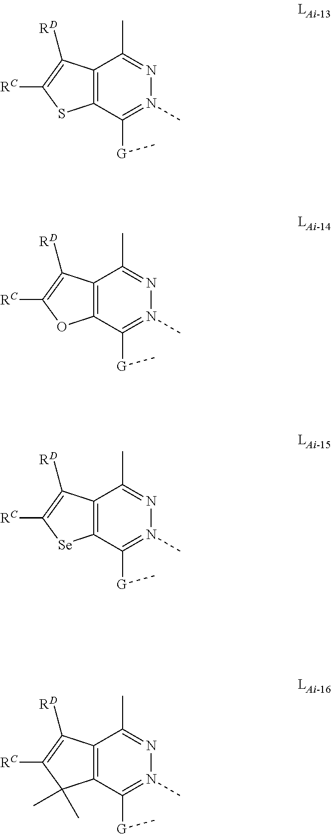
C12=C(C([G]C)=N(C)N=C1C)SC([RC])=C2[RD].C12=C(C([G]C)=N(C)N=C1C)OC([RC])=C2[RD].C12=C(C([G]C)=N(C)N=C1C)[Se]C([RC])=C2[RD].C12=C(C([G]C)=N(C)N=C1C)C(C)(C)C([RC])=C2[RD]
